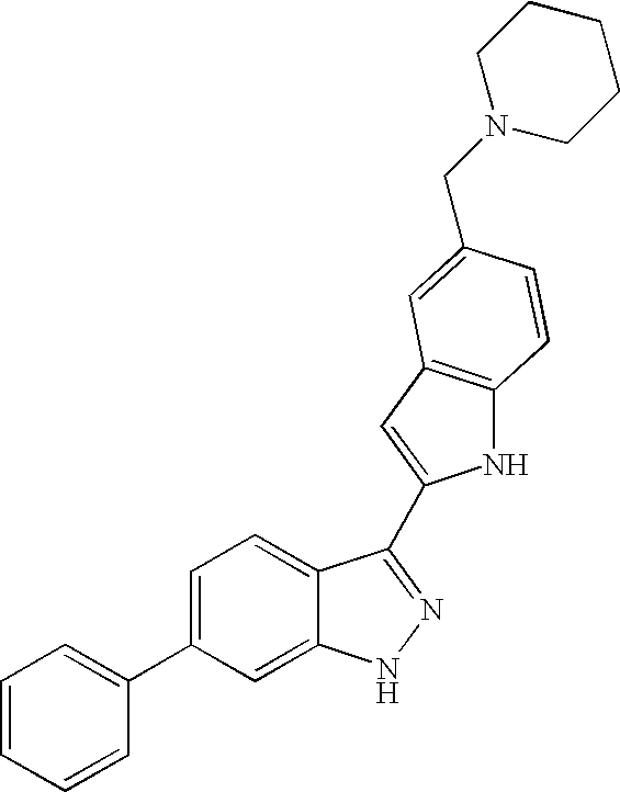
C1=CC=CC(C2=CC=C3C(=C2)NN=C3C2=CC3=C(N2)C=CC(CN2CCCCC2)=C3)=C1
